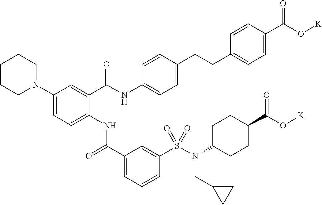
C1(N2CCCCC2)=CC=C(NC(C2=CC=CC(S(N(C3CCC(C(O[K])=O)CC3)CC3CC3)(=O)=O)=C2)=O)C(C(NC2=CC=C(CCC3=CC=C(C(O[K])=O)C=C3)C=C2)=O)=C1
